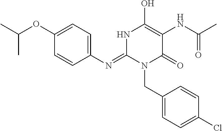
C1(N=C2N(CC3=CC=C(Cl)C=C3)C(=O)C(NC(C)=O)=C(O)N2)=CC=C(OC(C)C)C=C1
